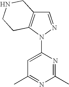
C1=NN(C2=CC(C)=NC(C)=N2)C2=C1CNCC2
